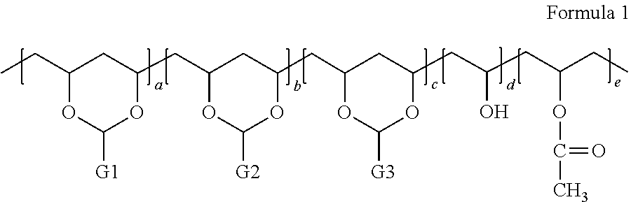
CCC1OC([G1])OC(CC2OC([G2])OC(CC3OC([G3])OC(CC(O)CC(CC)OC(C)=O)C3)C2)C1
